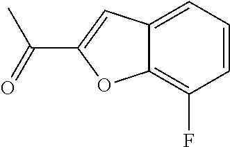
C1=CC=C2C(=C1F)OC(C(=O)C)=C2
